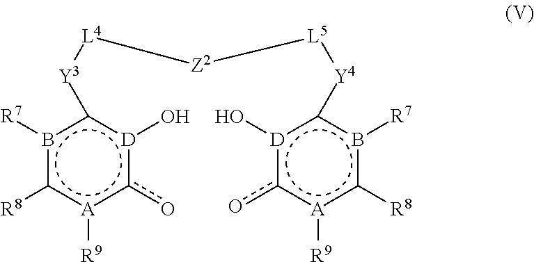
b1([R7])c([R8])[A]([R9])c(o)[D](O)c1[Y3][L4][Z2][L5][Y4]c1[D](O)c(o)[A]([R9])c([R8])b1[R7]
